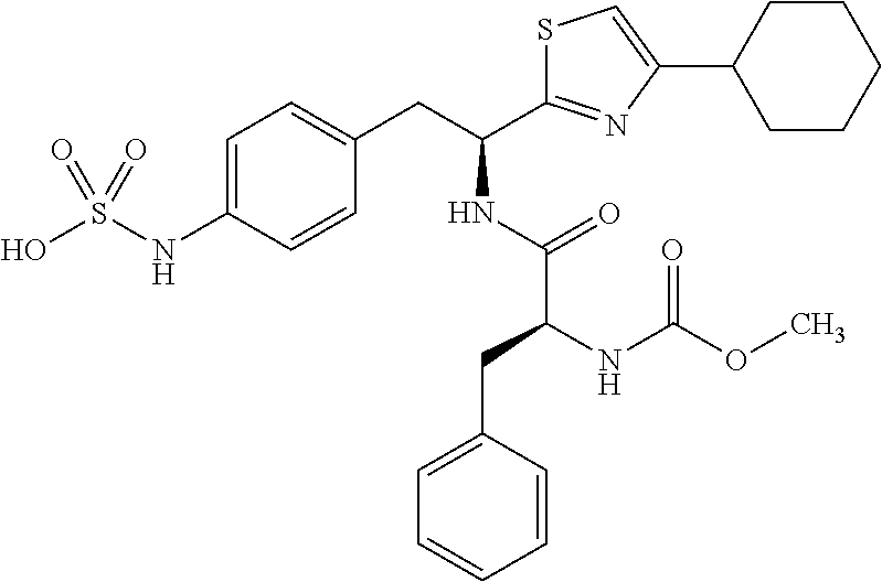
C1=C(NS(O)(=O)=O)C=CC(CC(C2=NC(C3CCCCC3)=CS2)NC(C(CC2=CC=CC=C2)NC(OC)=O)=O)=C1
